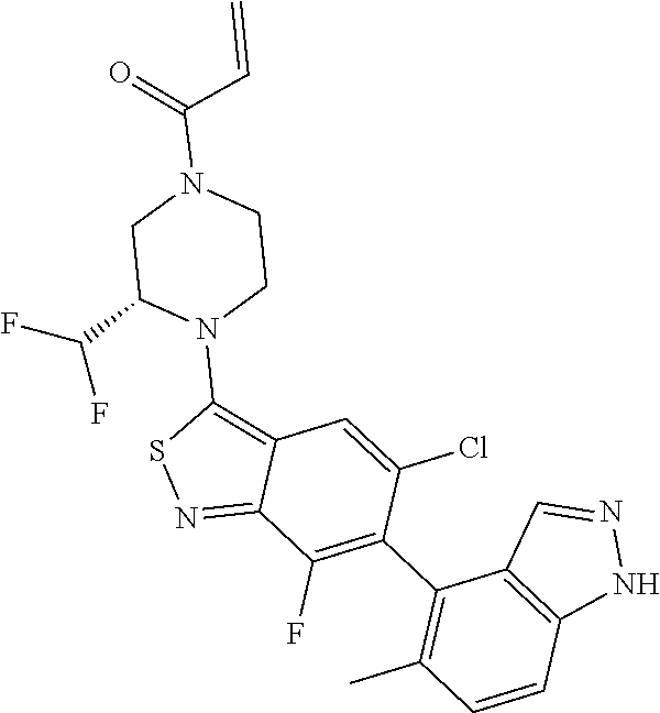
C1CN(C(C=C)=O)CC(C(F)F)N1C1=C2C(=NS1)C(F)=C(C1=C(C)C=CC3=C1C=NN3)C(Cl)=C2
